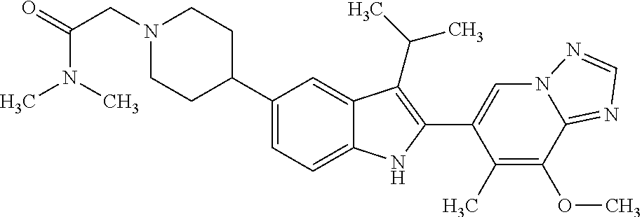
C1(C2CCN(CC(N(C)C)=O)CC2)=CC=C2C(=C1)C(C(C)C)=C(C1=CN3C(=NC=N3)C(OC)=C1C)N2
